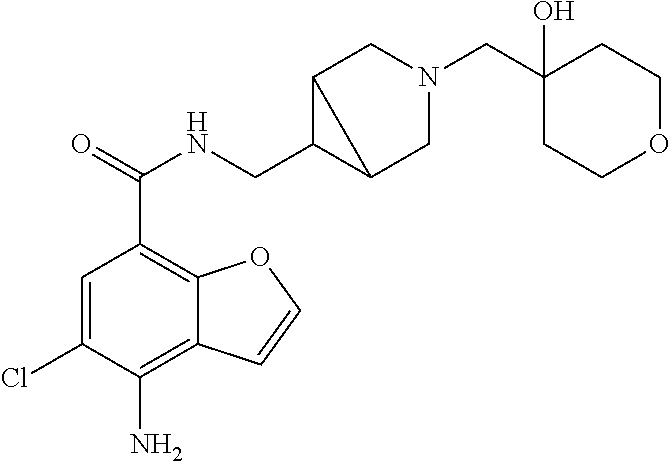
C1=C(Cl)C(N)=C2C(=C1C(=O)NCC1C3CN(CC4(O)CCOCC4)CC13)OC=C2
